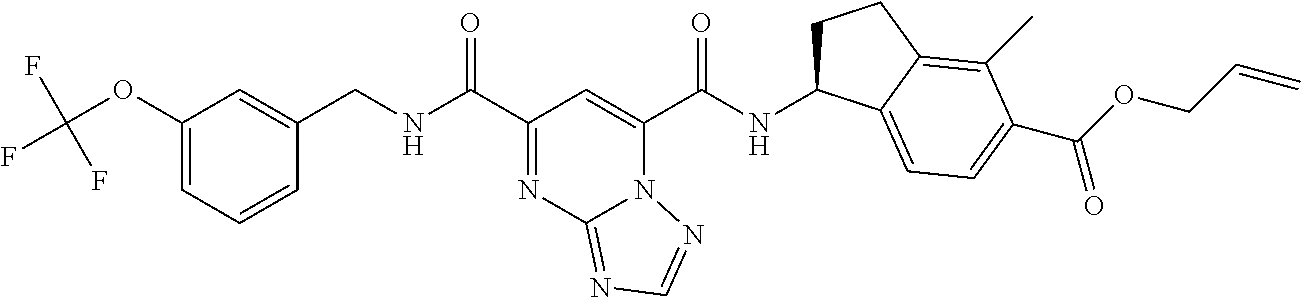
C1(OC(F)(F)F)=CC=CC(CNC(C2=NC3=NC=NN3C(C(NC3CCC4=C(C)C(C(OCC=C)=O)=CC=C34)=O)=C2)=O)=C1
